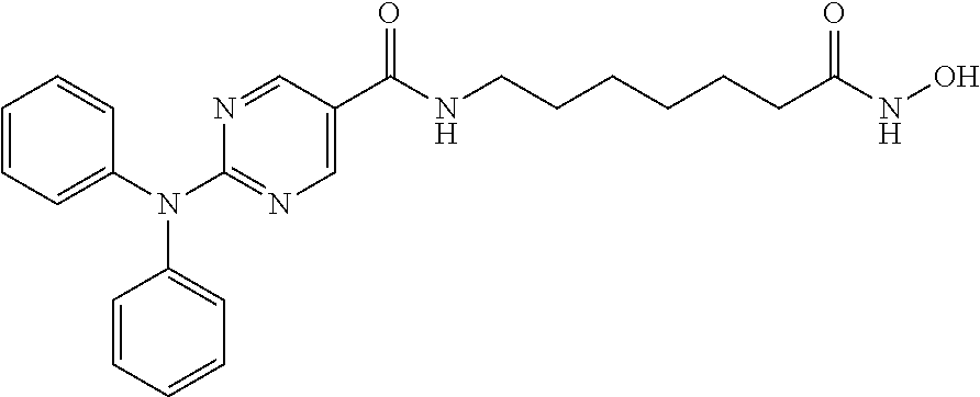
N1=CC(C(NCCCCCCC(NO)=O)=O)=CN=C1N(C1=CC=CC=C1)C1=CC=CC=C1
